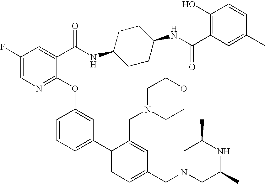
C1(F)=CN=C(OC2=CC(C3=CC=C(CN4CC(C)NC(C)C4)C=C3CN3CCOCC3)=CC=C2)C(C(NC2CCC(NC(C3=C(O)C=CC(C)=C3)=O)CC2)=O)=C1
